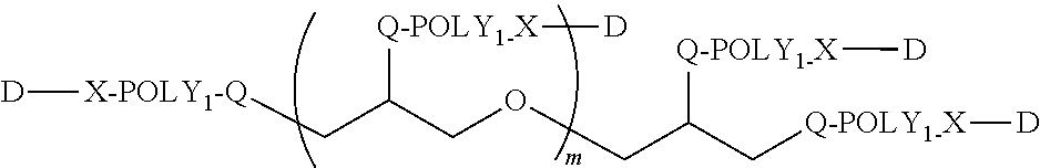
[X-POLY1-Q](CC(COCC(C[Q-POLY1-X][D])[Q-POLY1-X][D])[Q-POLY1-X][D])[D]
